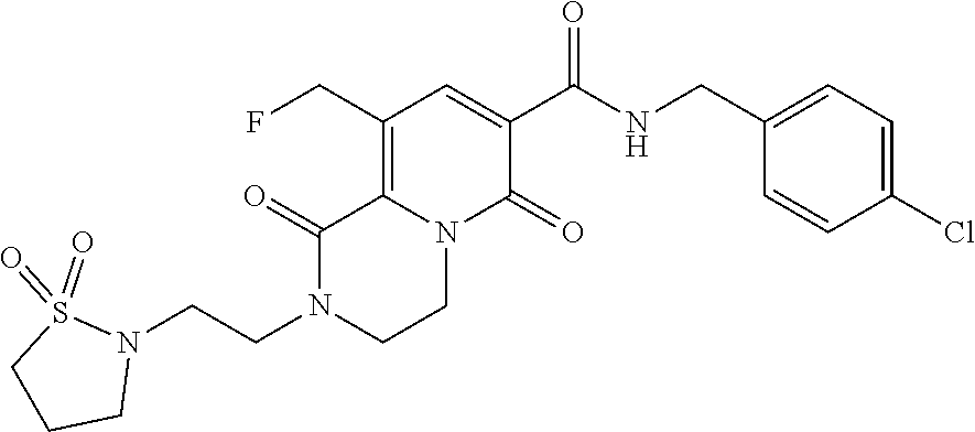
C12=C(CF)C=C(C(=O)NCC3=CC=C(Cl)C=C3)C(=O)N1CCN(CCN1S(=O)(=O)CCC1)C2=O
